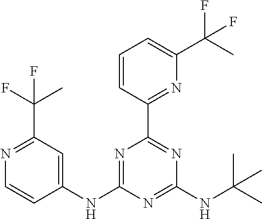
C1(NC2=NC(C3=NC(C(C)(F)F)=CC=C3)=NC(NC(C)(C)C)=N2)=CC(C(C)(F)F)=NC=C1
